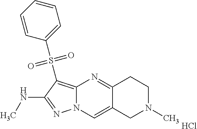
N1=C(NC)C(S(C2=CC=CC=C2)(=O)=O)=C2N1C=C1C(=N2)CCN(C)C1.Cl
